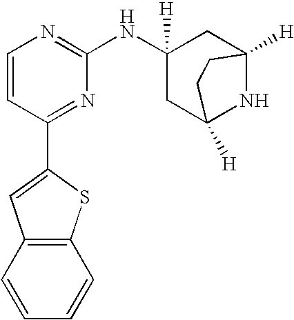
C1=CC(C2=CC3=C(S2)C=CC=C3)=NC(NC2([H])CC3([H])NC([H])(C2)CC3)=N1
